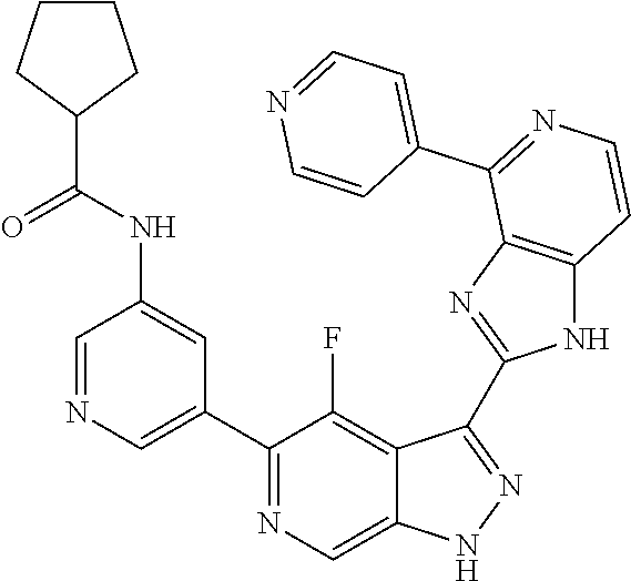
C1=NC=C(C2=NC=C3C(=C2F)C(C2=NC4=C(N2)C=CN=C4C2=CC=NC=C2)=NN3)C=C1NC(=O)C1CCCC1
